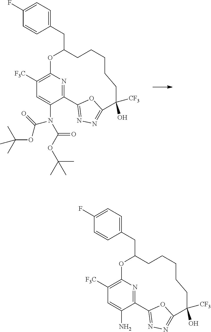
C1=C(N)C2=NC(=C1[F3C])OC(CC1=CC=C(F)C=C1)CCCCCC([CF3])(O)C1=NN=C2O1.C1=C(N(C(=O)OC(C)(C)C)C(=O)OC(C)(C)C)C2=NC(=C1[F3C])OC(CC1=CC=C(F)C=C1)CCCCCC([CF3])(O)C1=NN=C2O1
